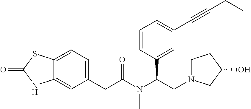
C12=CC(CC(N(C(CN3CCC(O)C3)C3=CC(C#CCC)=CC=C3)C)=O)=CC=C1SC(=O)N2
